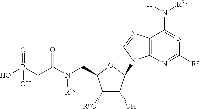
C1([RgO])C(O)C(N2C3=C(C(N([H])[R7a])=NC([Rc])=N3)N=C2)OC1CN(C(CP(=O)(O)O)=O)[R5a]
